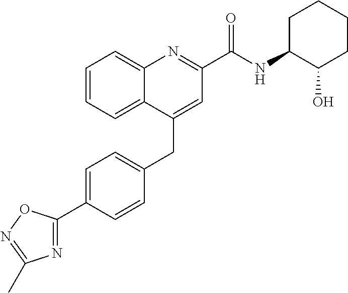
C1=C(C2=NC(C)=NO2)C=CC(CC2=CC(C(NC3C(O)CCCC3)=O)=NC3=CC=CC=C23)=C1
